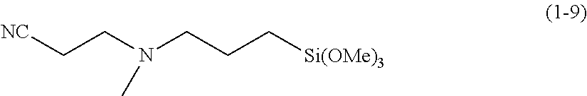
[NC]CCN(CCC[Si(OMe)3])C
